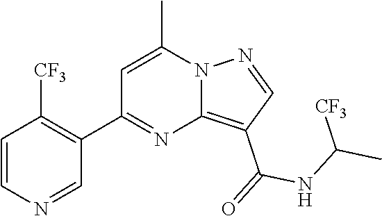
C12=C(C(=O)NC(C)[CF3])C=NN1C(C)=CC(C1=C([CF3])C=CN=C1)=N2
